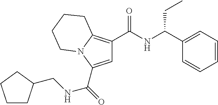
C(=O)(C1=CC(C(NC(C2=CC=CC=C2)CC)=O)=C2N1CCCC2)NCC1CCCC1
